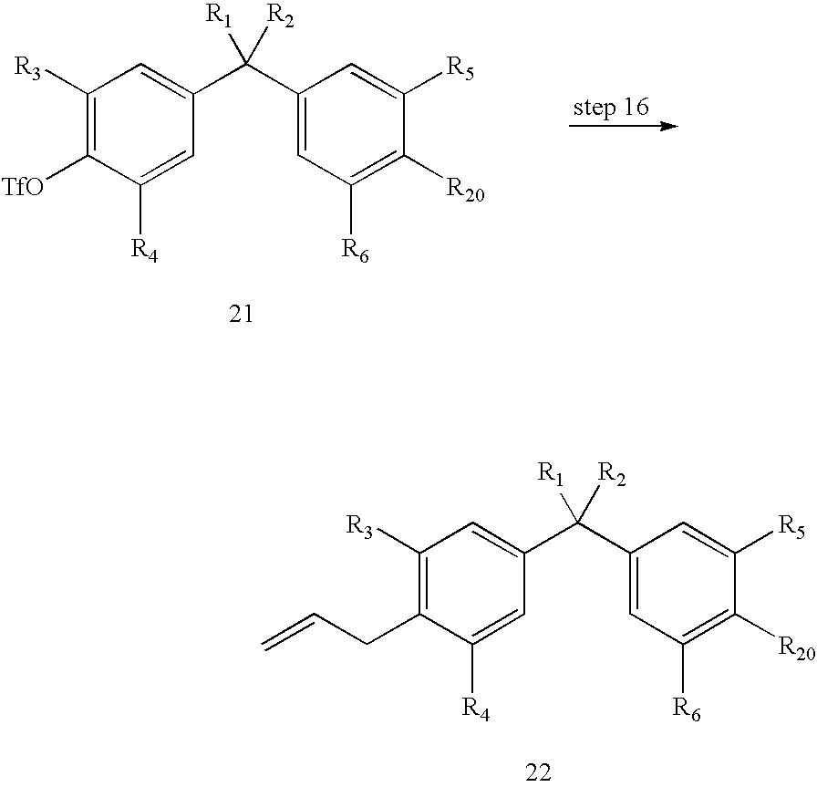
C1([R3])=C([TfO])C([R4])=CC(C(C2=CC([R6])=C([R20])C([R5])=C2)([R2])[R1])=C1.C1([R3])=C(CC=C)C([R4])=CC(C(C2=CC([R6])=C([R20])C([R5])=C2)([R2])[R1])=C1
